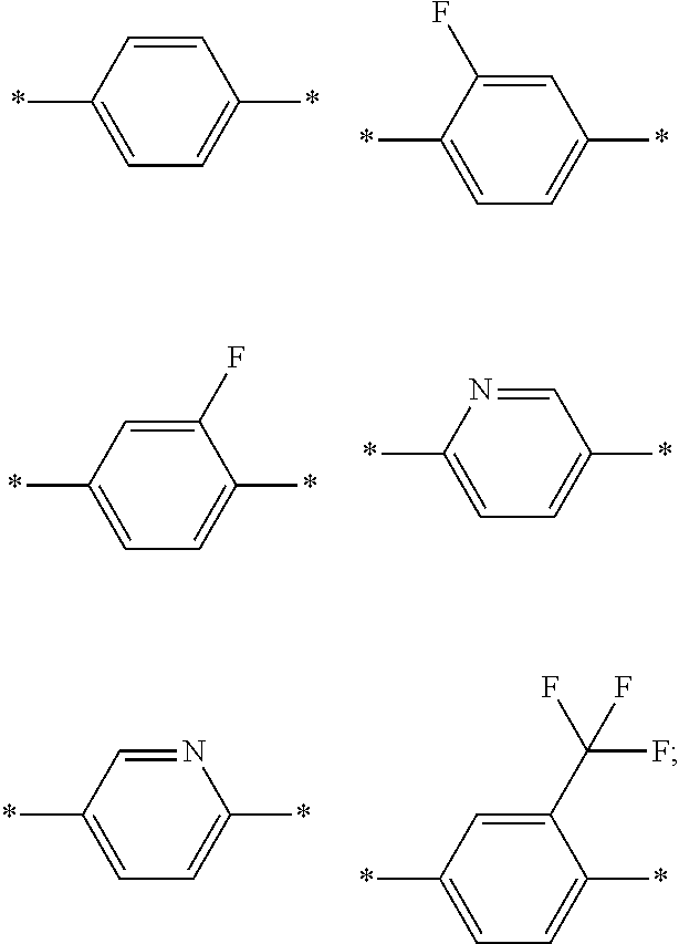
C1=CC(*)=CC=C1*.C1=C(F)C(*)=CC=C1*.C1(F)=CC(*)=CC=C1*.C1=NC(*)=CC=C1*.N1=CC(*)=CC=C1*.C1(C(F)(F)F)=CC(*)=CC=C1*
